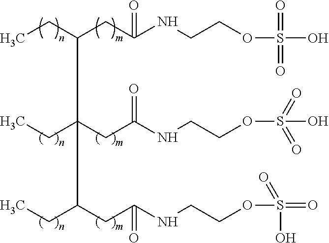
CCC(CC(NCCOS(O)(=O)=O)=O)C(C(CC)CC(NCCOS(O)(=O)=O)=O)(CC)CC(NCCOS(O)(=O)=O)=O
